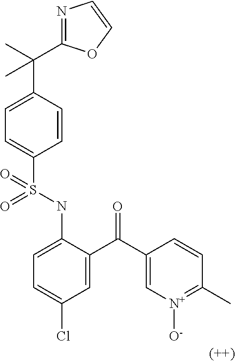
C1=C(C(C)(C)C2=NC=CO2)C=CC(S(NC2=CC=C(Cl)C=C2C(C2=C[N+]([O-])=C(C)C=C2)=O)(=O)=O)=C1
